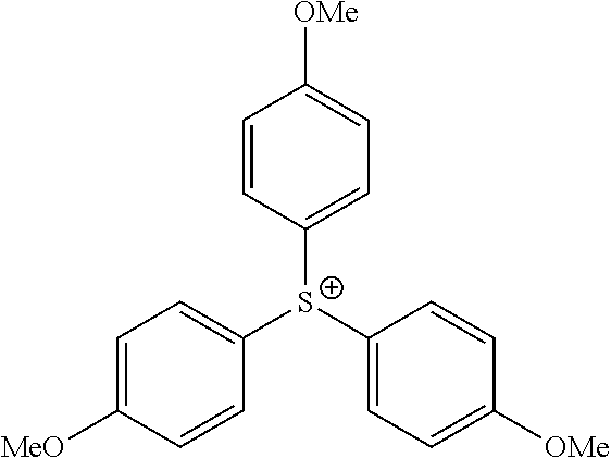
C1=C([MeO])C=CC([S+](C2=CC=C([OMe])C=C2)C2=CC=C([OMe])C=C2)=C1
